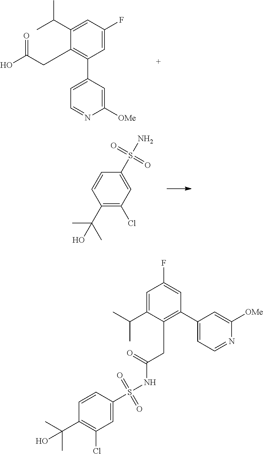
C1(F)=CC(C2=CC=NC([OMe])=C2)=C(CC(O)=O)C(C(C)C)=C1.S(=O)(=O)(N)C1=CC(Cl)=C(C(C)(C)O)C=C1.S(=O)(=O)(NC(=O)CC1=C(C2=CC=NC([OMe])=C2)C=C(F)C=C1C(C)C)C1=CC(Cl)=C(C(C)(C)O)C=C1
